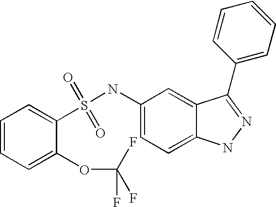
S(=O)(=O)(NC1=CC=C2C(=C1)C(C1=CC=CC=C1)=NN2)C1=CC=CC=C1OC(F)(F)F
